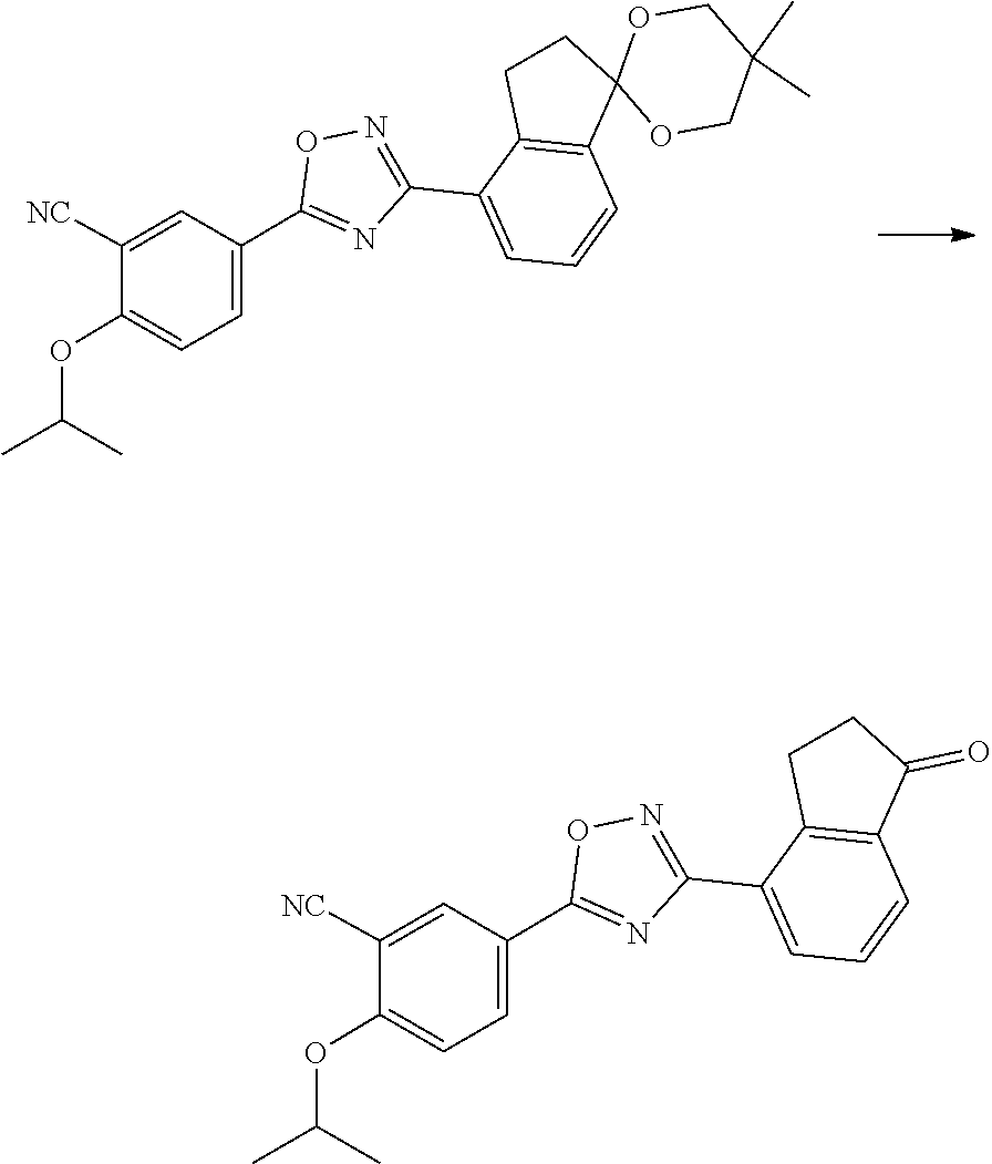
C1(=O)C2=C(C(C3=NOC(C4=CC=C(OC(C)C)C([NC])=C4)=N3)=CC=C2)CC1.C12(C3=C(C(C4=NOC(C5=CC=C(OC(C)C)C([NC])=C5)=N4)=CC=C3)CC1)OCC(C)(C)CO2
